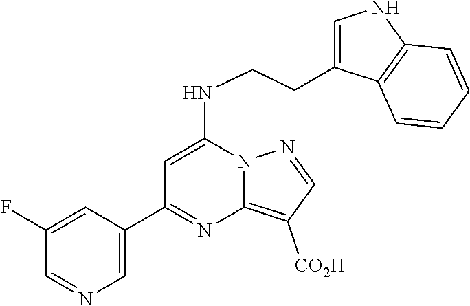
C1(C2=NC3=C([CO2H])C=NN3C(NCCC3=CNC4=C3C=CC=C4)=C2)=CN=CC(F)=C1
